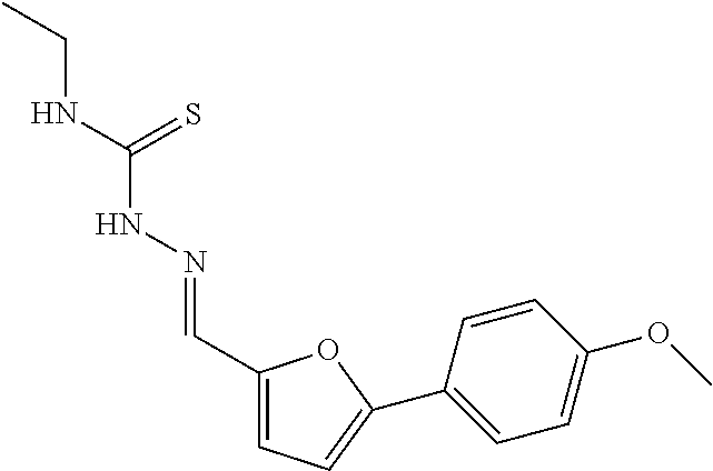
C1(C=NNC(NCC)=S)=CC=C(C2=CC=C(OC)C=C2)O1
